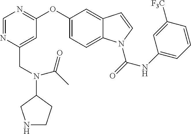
C1=NC(CN(C2CNCC2)C(=O)C)=CC(OC2=CC=C3C(=C2)C=CN3C(=O)NC2=CC=CC([F3C])=C2)=N1
